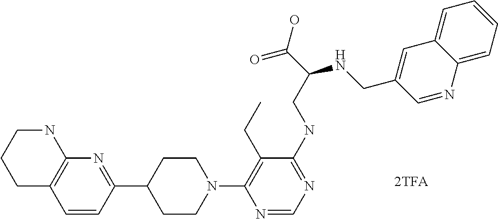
C1C2=C(NCC1)N=C(C1CCN(C3=C(CC)C(NCC(C(O)=O)NCC4=CC5=CC=CC=C5N=C4)=NC=N3)CC1)C=C2
